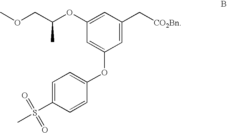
C1=C(C[CO2Bn])C=C(OC(COC)C)C=C1OC1=CC=C(S(C)(=O)=O)C=C1
